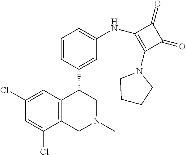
C1CCCN1C1=C(NC2=CC=CC(C3C4=C(C(Cl)=CC(Cl)=C4)CN(C)C3)=C2)C(=O)C1=O
